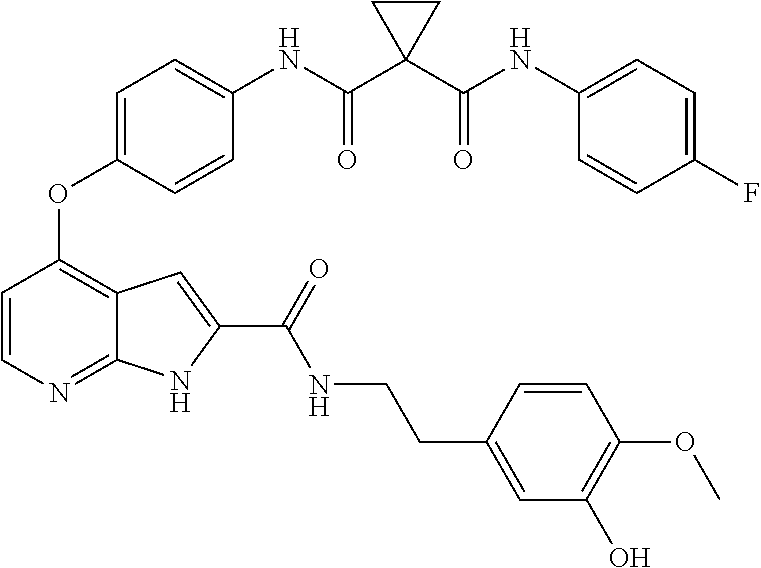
C1=CN=C2C(=C1OC1=CC=C(NC(C3(C(NC4=CC=C(F)C=C4)=O)CC3)=O)C=C1)C=C(C(=O)NCCC1=CC(O)=C(OC)C=C1)N2
